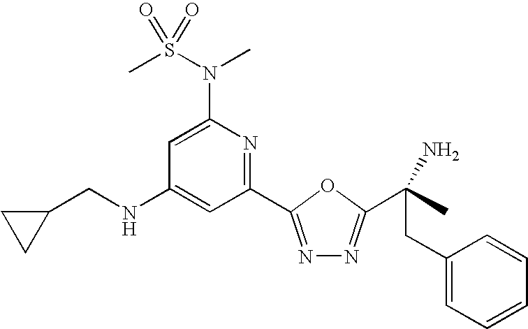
C1=C(N(S(C)(=O)=O)C)N=C(C2=NN=C(C(CC3=CC=CC=C3)(N)C)O2)C=C1NCC1CC1
